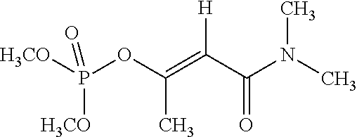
[H3CO]P(OC(=C(C(N(C)C)=O)[H])C)([H3CO])=O
